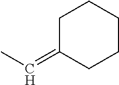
C1C(=CC)CCCC1
